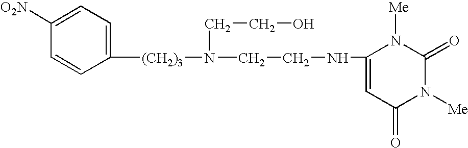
C1=CC([(CH2)3]N(CCNC2=CC(=O)N([Me])C(=O)N2[Me])CCO)=CC=C1[O2N]
